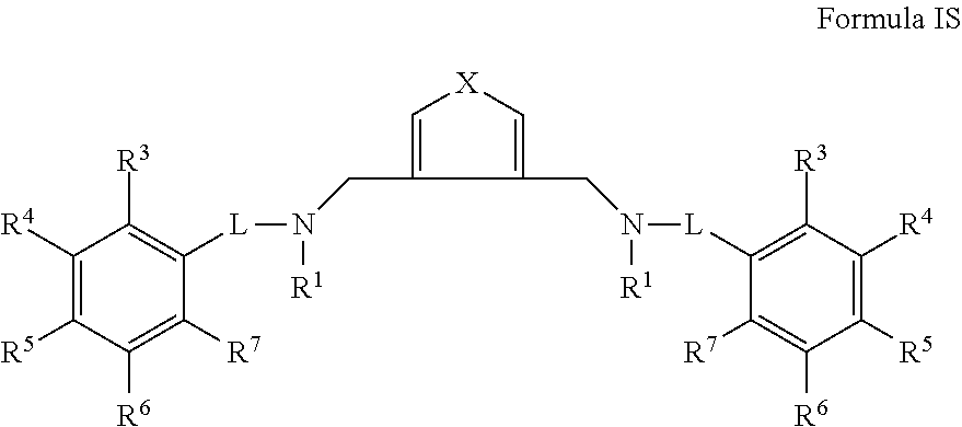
C1([R4])=C([R5])C([R6])=C([R7])C([L]N([R1])CC2=C[X]C=C2CN([L]C2=C([R3])C([R4])=C([R5])C([R6])=C2[R7])[R1])=C1[R3]
